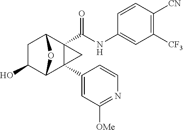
C1C(O)C2C3(C4=CC([OMe])=NC=C4)C(C(NC4=CC([CF3])=C([CN])C=C4)=O)(C1O2)C3
